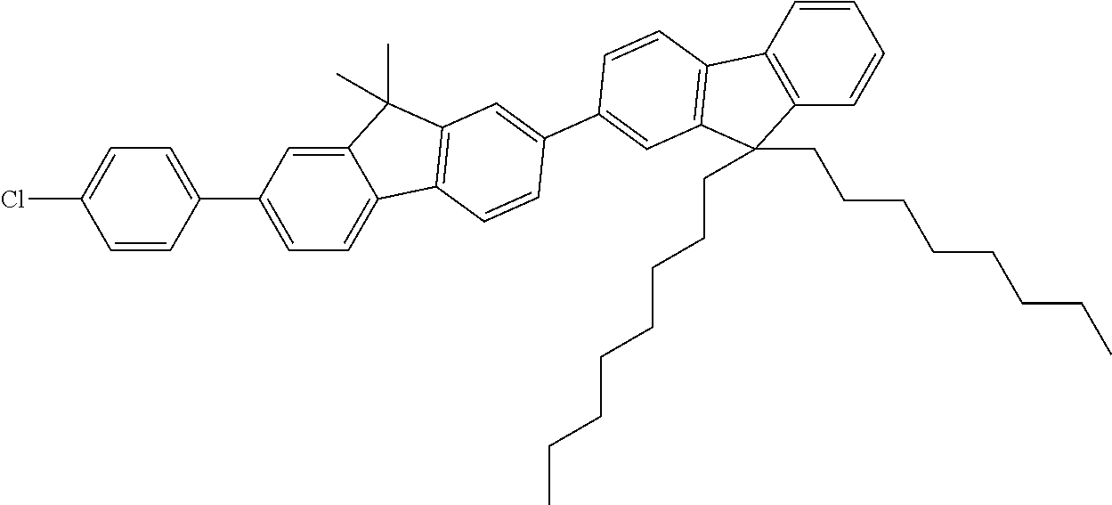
C12=CC(C3=CC=C(Cl)C=C3)=CC=C1C1=C(C2(C)C)C=C(C2=CC3=C(C=C2)C2=C(C3(CCCCCCCC)CCCCCCCC)C=CC=C2)C=C1
